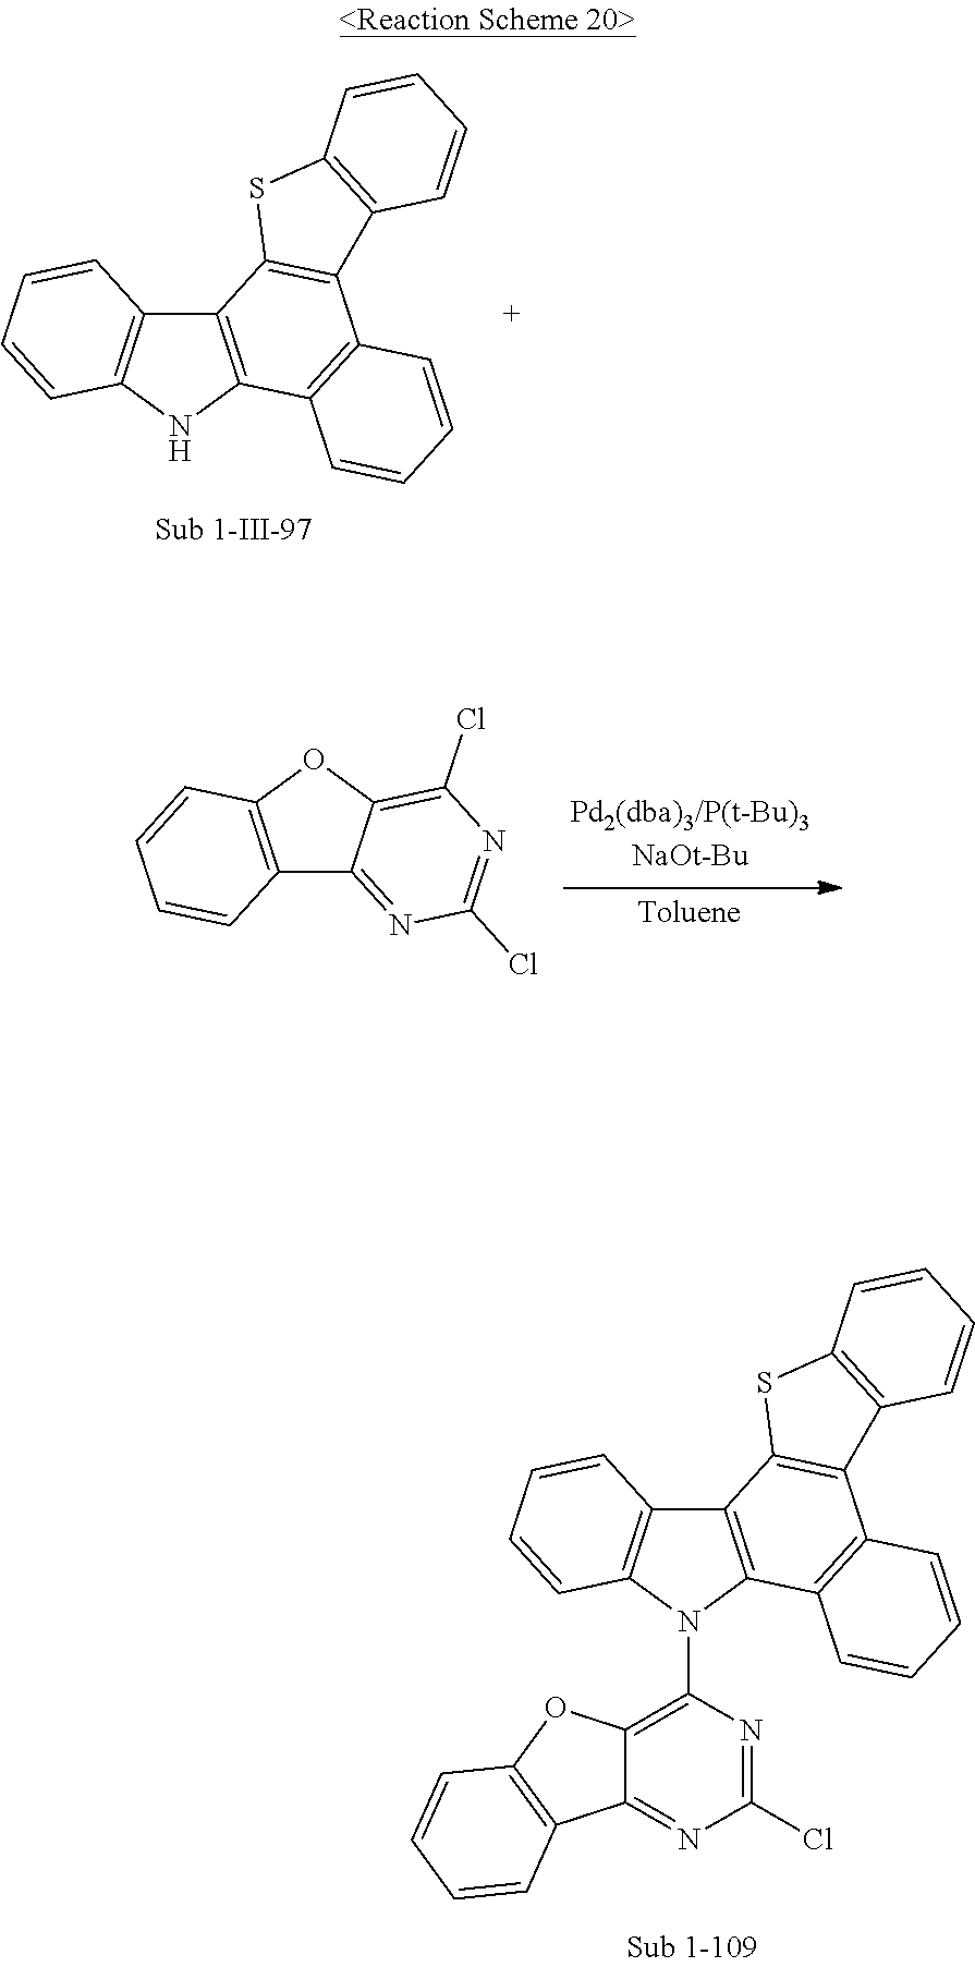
C12=C(NC3=C1C1=C(C4=C3C=CC=C4)C3=C(S1)C=CC=C3)C=CC=C2.C12=C(OC3=C(Cl)N=C(Cl)N=C13)C=CC=C2.C12=C(N(C3=C4C(=NC(Cl)=N3)C3=C(O4)C=CC=C3)C3=C1C1=C(C4=C3C=CC=C4)C3=C(S1)C=CC=C3)C=CC=C2
